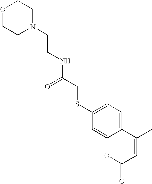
O1CCN(CCNC(CSC2=CC=C3C(=C2)OC(=O)C=C3C)=O)CC1
